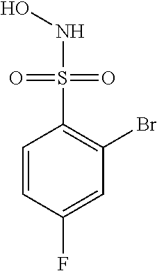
C1=CC(F)=CC(Br)=C1S(=O)(=O)NO
